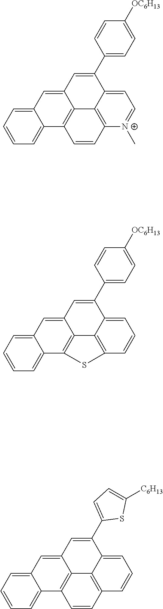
C1=C2C3=C(C=CC4=C3C(=CC3=CC=CC=C43)C=C2C2=CC=C([OC6H13])C=C2)[N+](C)=C1.C1=C2C3=C(SC4=C3C(=CC3=CC=CC=C43)C=C2C2=CC=C([OC6H13])C=C2)C=C1.C1=C2C3=C(C=CC4=C3C(=CC3=CC=CC=C43)C=C2C2=CC=C([C6H13])S2)C=C1
